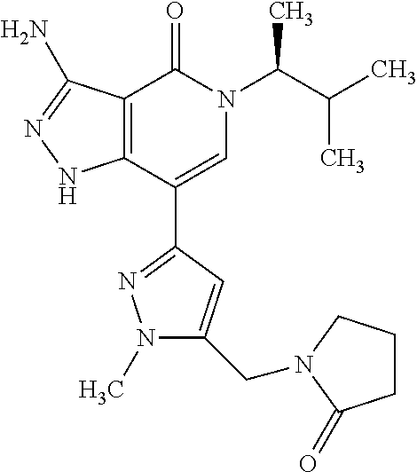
C12=C(C(C3=NN(C)C(CN4CCCC4=O)=C3)=CN(C(C(C)C)C)C1=O)NN=C2N
